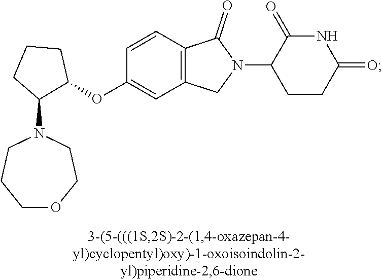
C1=CC2=C(C=C1OC1CCCC1N1CCCOCC1)CN(C1CCC(=O)NC1=O)C2=O
